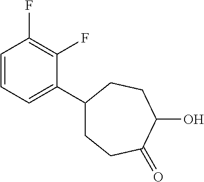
C1=CC=C(C2CCC(=O)C(O)CC2)C(F)=C1F
